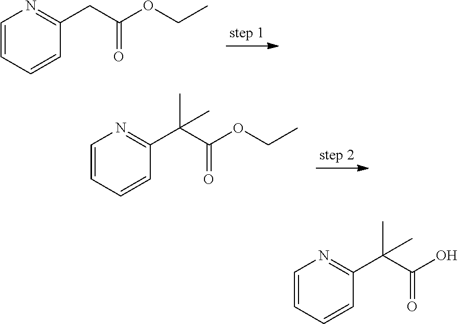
C1=CC=CC(CC(OCC)=O)=N1.C1=CC=CC(C(C(OCC)=O)(C)C)=N1.C1=CC=CC(C(C(O)=O)(C)C)=N1
